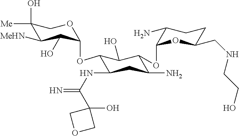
C1(O)([Me])C([MeHN])C(O)C(OC2C(NC(=N)C3(O)COC3)CC(N)C(OC3OC(CNCCO)CCC3N)C2O)OC1
